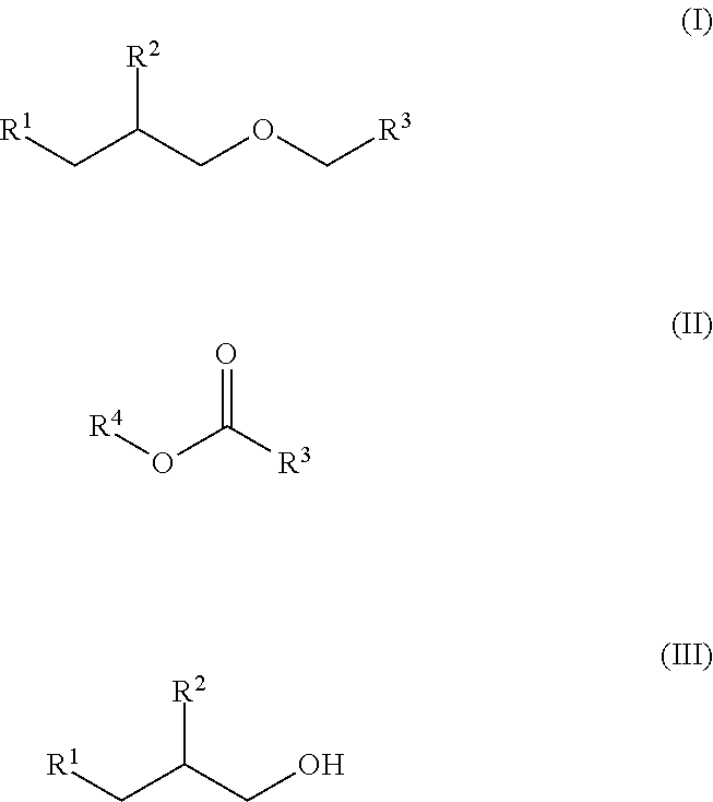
[R1]CC(COC[R3])[R2].[R4]OC([R3])=O.[R1]CC(CO)[R2]
